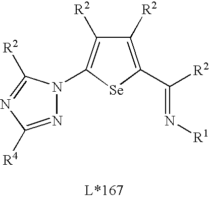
N(=C([R2])C1=C([R2])C([R2])=C(N2N=C([R4])N=C2[R2])[Se]1)[R1]
